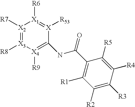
[X2]1([R7])=[X3]([R8])[X4]([R9])=C(NC(=O)C2=C([R1])C([R2])=C([R3])C([R4])=C2[R5])[X]([R53])=[X1]1[R6]
